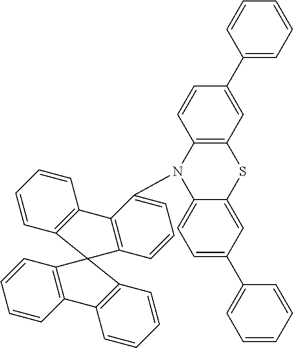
C1=CC2=C(C=C1)C1=C(C=CC=C1N1C3=C(C=C(C4=CC=CC=C4)C=C3)SC3=CC(C4=CC=CC=C4)=CC=C13)C21C2=C(C=CC=C2)C2=C1C=CC=C2
